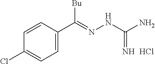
C1=C(C(=NNC(N)=N)[Bu])C=CC(Cl)=C1.Cl
